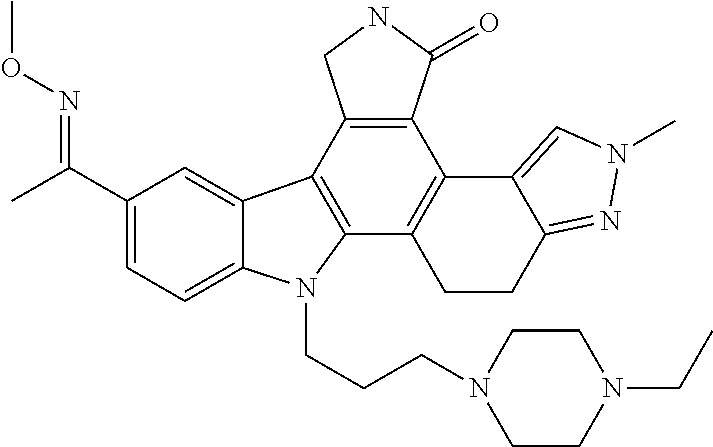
C1(C(C)=NOC)=CC=C2C(=C1)C1=C(N2CCCN2CCN(CC)CC2)C2=C(C3=C1CNC3=O)C1=CN(C)N=C1CC2
